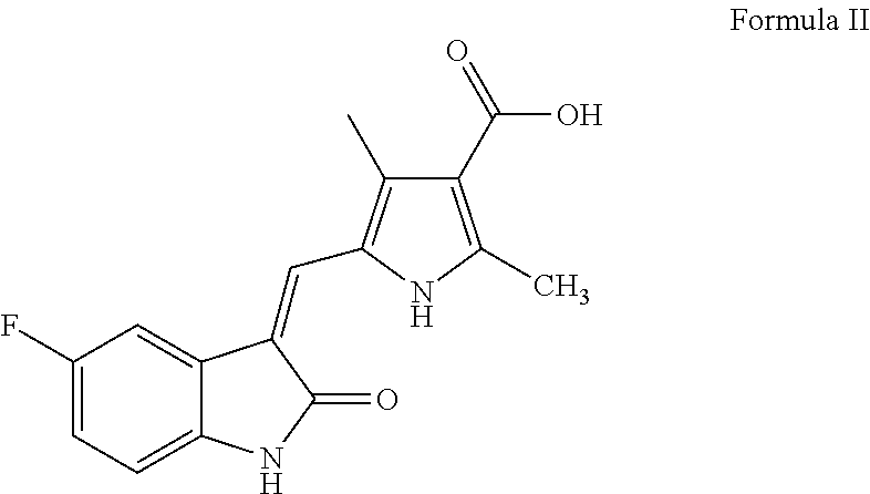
C1(F)=CC=C2C(=C1)C(=CC1=C(C)C(C(=O)O)=C(C)N1)C(=O)N2
